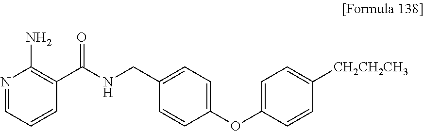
N1=CC=CC(C(NCC2=CC=C(OC3=CC=C([CH2CH2CH3])C=C3)C=C2)=O)=C1N
